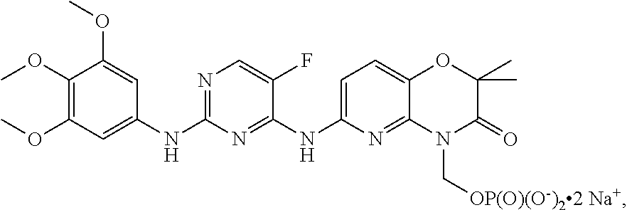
C1(OC)=C(OC)C=C(NC2=NC=C(F)C(NC3=CC=C4C(=N3)N(C[OP(O)(O-)22 Na+])C(=O)C(C)(C)O4)=N2)C=C1OC
